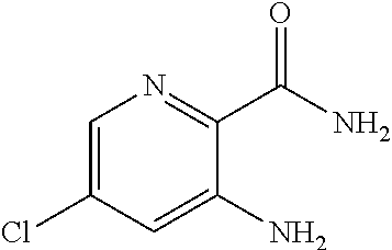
C1=C(Cl)C=C(N)C(C(N)=O)=N1
